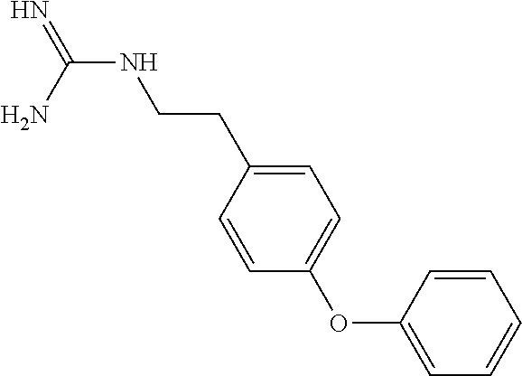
N(C(N)=N)CCC1=CC=C(OC2=CC=CC=C2)C=C1
